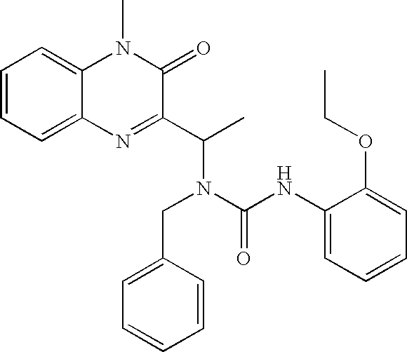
C1=CC=C2C(=C1)N(C)C(=O)C(C(N(CC1=CC=CC=C1)C(NC1=CC=CC=C1OCC)=O)C)=N2
